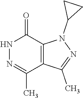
N1=C(C)C2=C(C(=O)N1)N(C1CC1)N=C2C
